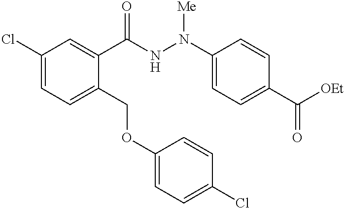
C1(Cl)=CC=C(COC2=CC=C(Cl)C=C2)C(C(NN(C2=CC=C(C([OEt])=O)C=C2)[Me])=O)=C1
